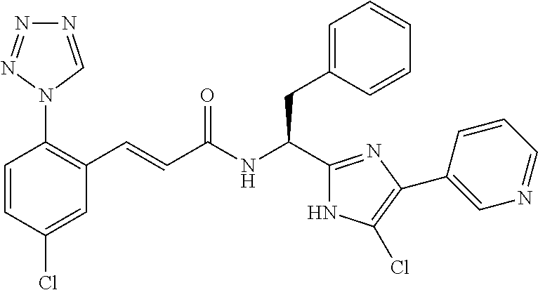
C1(Cl)=CC(C=CC(NC(C2=NC(C3=CN=CC=C3)=C(Cl)N2)CC2=CC=CC=C2)=O)=C(N2C=NN=N2)C=C1
